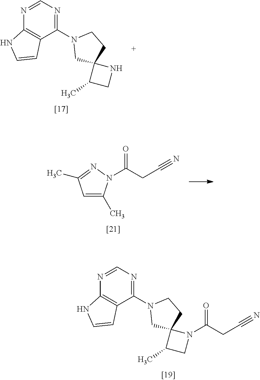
C1(C)CN(C(CC#N)=O)C12CN(C1=NC=NC3=C1C=CN3)CC2.C1(C)CNC12CN(C1=NC=NC3=C1C=CN3)CC2.C1=C(C)N(C(CC#N)=O)N=C1C
